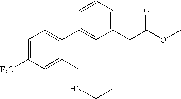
C1=CC=C(CC(OC)=O)C=C1C1=CC=C([F3C])C=C1CNCC
